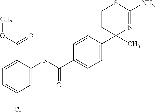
C1(C)(C2=CC=C(C(NC3=CC(Cl)=CC=C3C(=O)OC)=O)C=C2)N=C(N)SCC1
